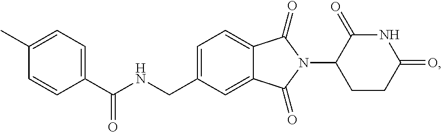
C1=C(CNC(C2=CC=C(C)C=C2)=O)C=C2C(=C1)C(=O)N(C1CCC(=O)NC1=O)C2=O
